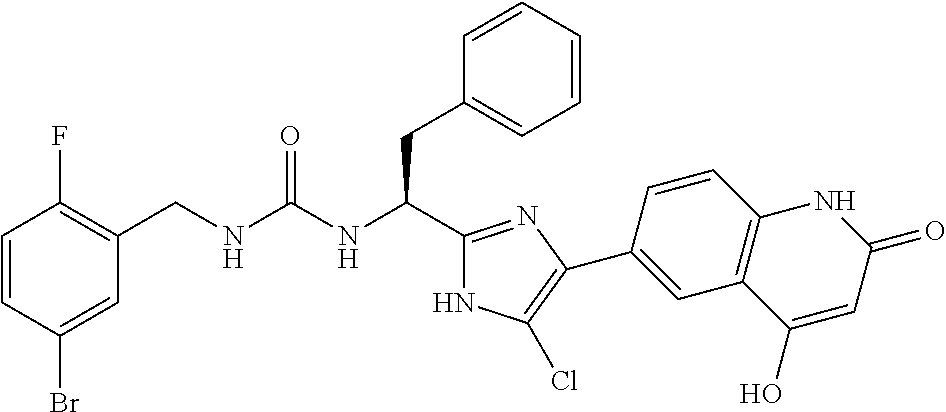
C(NC(CC1=CC=CC=C1)C1=NC(C2=CC3=C(C=C2)NC(=O)C=C3O)=C(Cl)N1)(=O)NCC1=C(F)C=CC(Br)=C1
